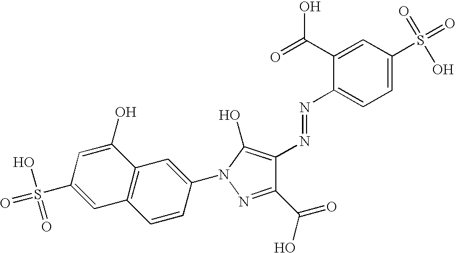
C1=C(O)C2=C(C=C1S(=O)(O)=O)C=CC(N1C(O)=C(N=NC3=CC=C(S(=O)(=O)O)C=C3C(O)=O)C(C(=O)O)=N1)=C2
